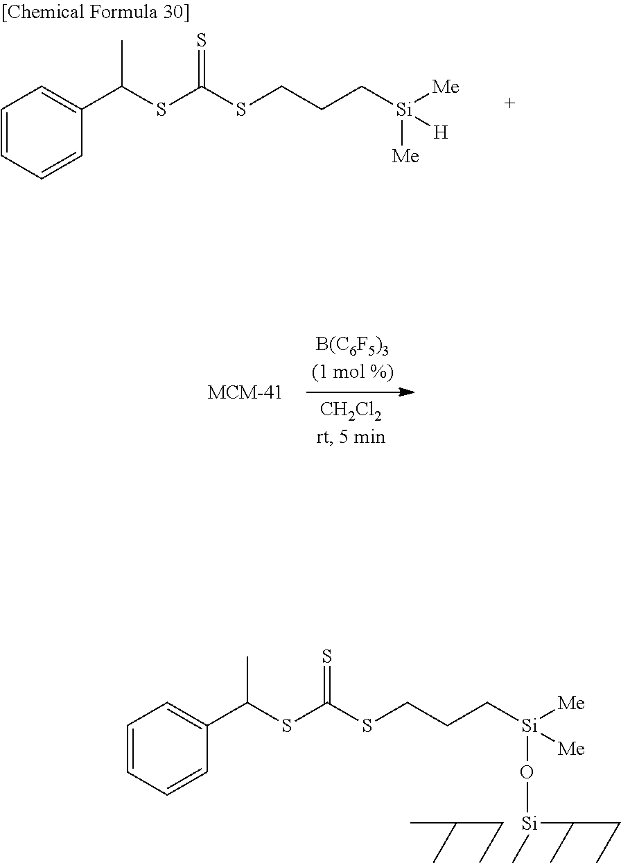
S(C(SCCC[Si](O[Si](C(C)CC)C)([Me])[Me])=S)C(C1=CC=CC=C1)C.C(C)C(C)C.S(C(SCCC[Si]([Me])([Me])[H])=S)C(C1=CC=CC=C1)C
